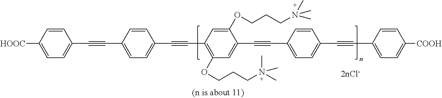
[HOOC]C1=CC=C(C#CC2=CC=C(C#CC3=C(OCCCN(C)(C)C)C=C(C#CC4=CC=C(C#CC5=CC=C([COOH])C=C5)C=C4)C(OCCCN(C)(C)C)=C3)C=C2)C=C1
